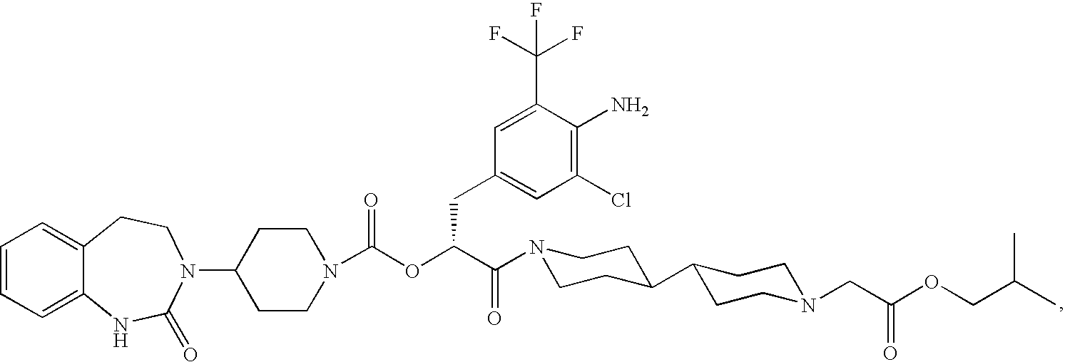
C1=CC=C2C(=C1)CCN(C1CCN(C(OC(C(=O)N3CCC(C4CCN(CC(OCC(C)C)=O)CC4)CC3)CC3=CC(Cl)=C(N)C(C(F)(F)F)=C3)=O)CC1)C(=O)N2
